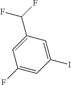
IC1=CC(C(F)F)=CC(F)=C1
